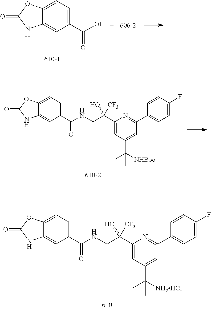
C12=CC=C(C(NCC(C3=CC(C(C)([NH2HCl])C)=CC(C4=CC=C(F)C=C4)=N3)([CF3])O)=O)C=C1NC(=O)O2.C12=CC=C(C(NCC(C3=CC(C(C)([NHBoc])C)=CC(C4=CC=C(F)C=C4)=N3)([CF3])O)=O)C=C1NC(=O)O2.C12=CC=C(C(O)=O)C=C1NC(=O)O2
